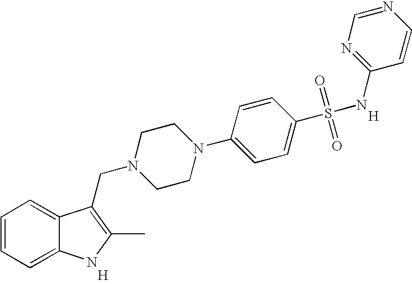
C1=CC=C2C(=C1)C(CN1CCN(C3=CC=C(S(=O)(=O)NC4=NC=NC=C4)C=C3)CC1)=C(C)N2.[H].[H]
